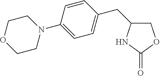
C1=CC(N2CCOCC2)=CC=C1CC1COC(=O)N1
